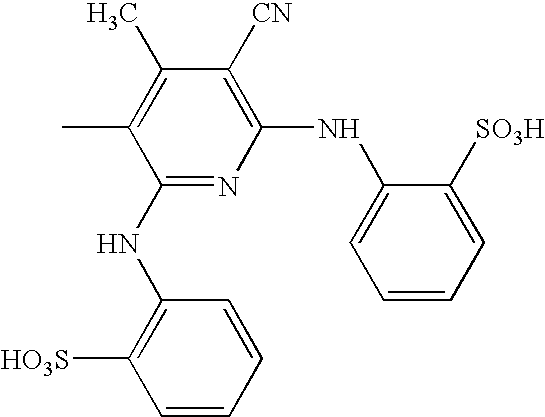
C1(NC2=NC(NC3=CC=CC=C3[SO3H])=C([CN])C(C)=C2C)=C([HO3S])C=CC=C1
